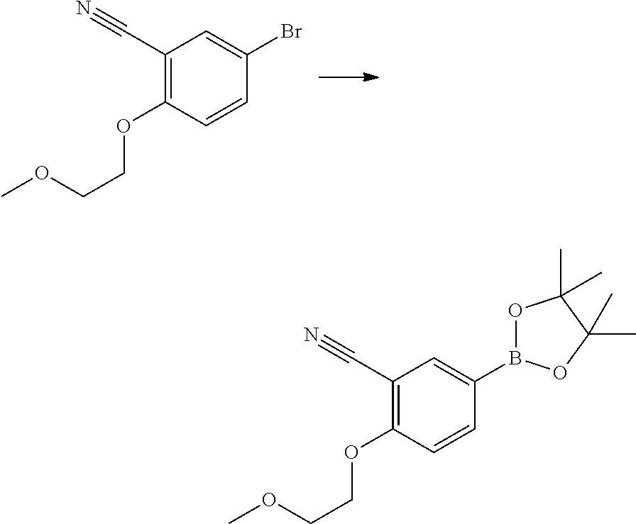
C1(C#N)=C(OCCOC)C=CC(Br)=C1.C1(C#N)=C(OCCOC)C=CC(B2OC(C)(C)C(C)(C)O2)=C1
